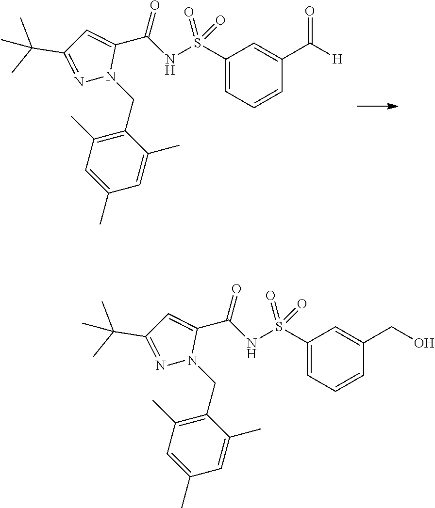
C1(CN2C(C(NS(C3=CC=CC(C([H])=O)=C3)(=O)=O)=O)=CC(C(C)(C)C)=N2)=C(C)C=C(C)C=C1C.C1(CN2C(C(NS(C3=CC=CC(CO)=C3)(=O)=O)=O)=CC(C(C)(C)C)=N2)=C(C)C=C(C)C=C1C
